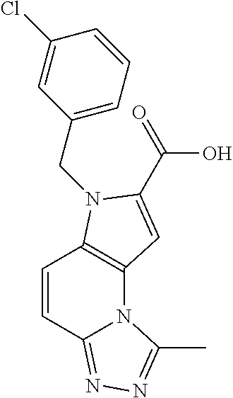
C1=CC2=NN=C(C)N2C2=C1N(CC1=CC=CC(Cl)=C1)C(C(O)=O)=C2
